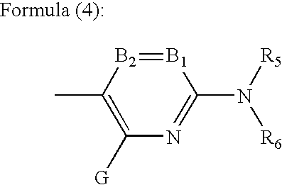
[B1]1=[B2]C(C)=C([G])N=C1N([R6])[R5]
